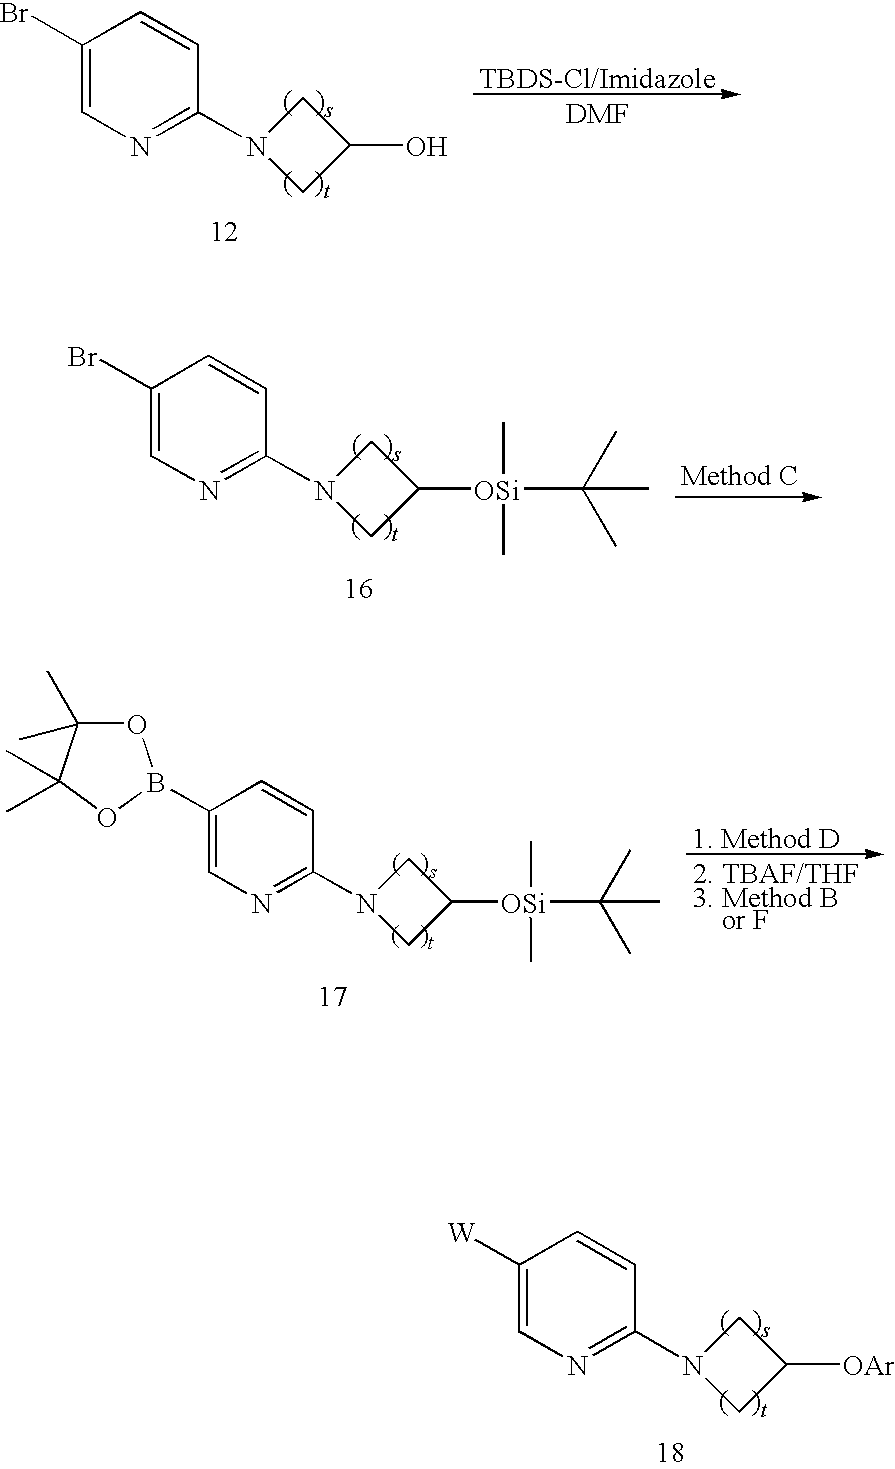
C1(Br)=CN=C(N2CC(O)C2)C=C1.[TBDS-Cl/Imidazole].[DMF].C1(Br)=CN=C(N2CC([OSi](C)(C)C(C)(C)C)C2)C=C1.C1(B2OC(C)(C)C(C)(C)O2)=CN=C(N2CC([OSi](C)(C)C(C)(C)C)C2)C=C1.[1. Method D].[2. TBAF/THF3. Method B     or F].C1([W])=CN=C(N2CC([OAr])C2)C=C1
